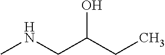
CNCC(CC)O
